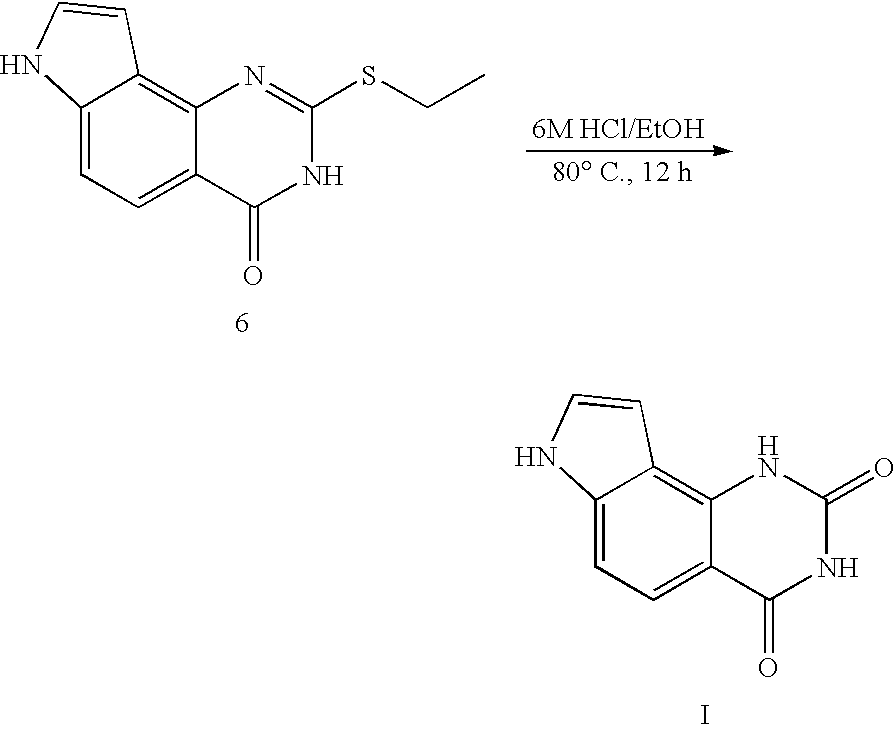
C12=CC=C3C(=C1C=CN2)NC(=O)NC3=O.I.C12=CC=C3C(=C1C=CN2)N=C(SCC)NC3=O
